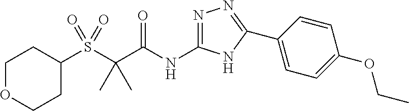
S(C(C(NC1=NN=C(C2=CC=C(OCC)C=C2)N1)=O)(C)C)(=O)(=O)C1CCOCC1
